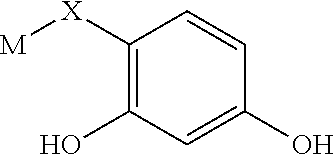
C1(O)=C([X][M])C=CC(O)=C1
